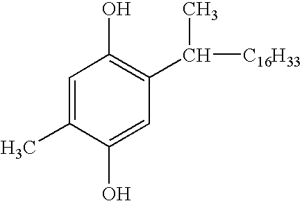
C1=C(C)C(O)=CC(C(C)[C16H33])=C1O
